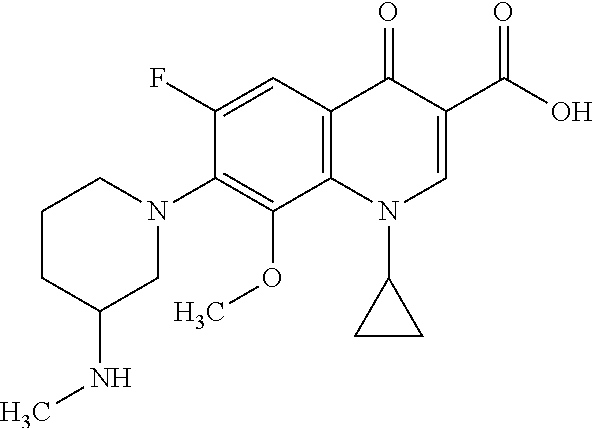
C12=C(C=C(F)C(N3CCCC(NC)C3)=C1OC)C(=O)C(C(=O)O)=CN2C1CC1
